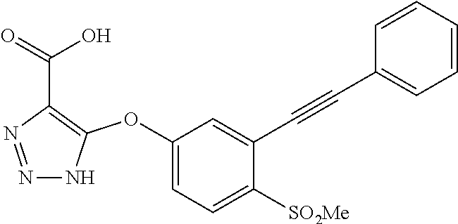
C1(OC2=C(C(=O)O)N=NN2)=CC=C([SO2Me])C(C#CC2=CC=CC=C2)=C1
